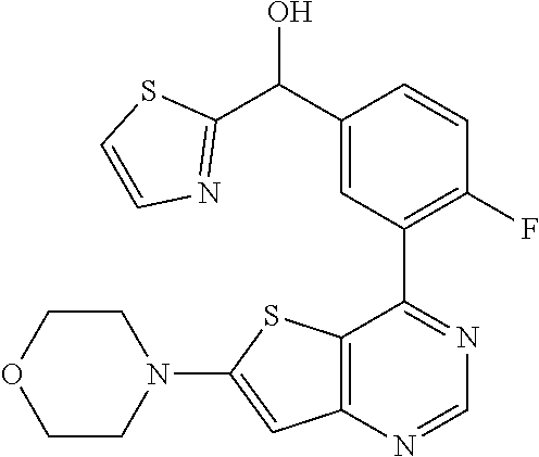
C12=C(C(C3=C(F)C=CC(C(C4=NC=CS4)O)=C3)=NC=N1)SC(N1CCOCC1)=C2
